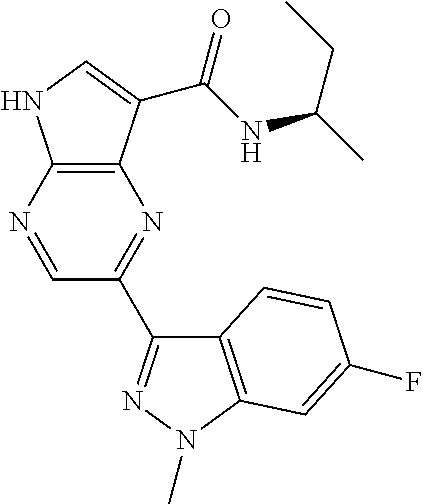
C12=C(C(C(NC(C)CC)=O)=CN1)N=C(C1=NN(C)C3=C1C=CC(F)=C3)C=N2
